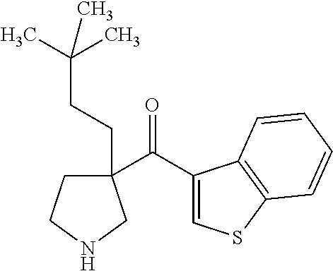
C1(C(=O)C2(CCC(C)(C)C)CCNC2)=CSC2=C1C=CC=C2
